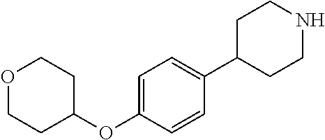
O1CCC(OC2=CC=C(C3CCNCC3)C=C2)CC1
